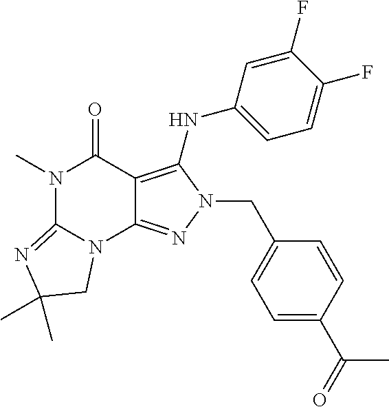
N1(C)C2=NC(C)(C)CN2C2=NN(CC3=CC=C(C(=O)C)C=C3)C(NC3=CC=C(F)C(F)=C3)=C2C1=O
